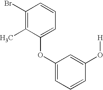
C1(Br)=C(C)C(OC2=CC=CC(O[H])=C2)=CC=C1
